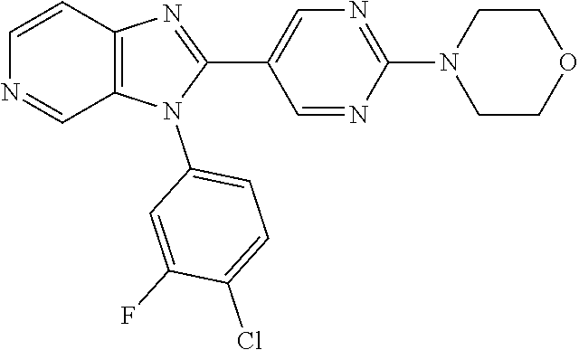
C12=C(N(C3=CC=C(Cl)C(F)=C3)C(C3=CN=C(N4CCOCC4)N=C3)=N1)C=NC=C2
